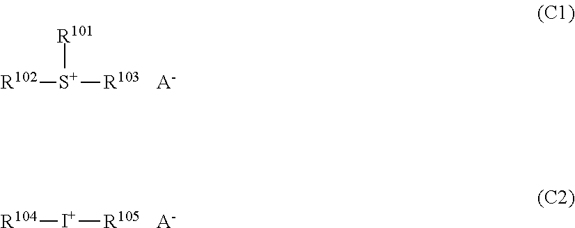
[R102][S+]([R101])[R103].[A-].[R104][I+][R105].[A-]
